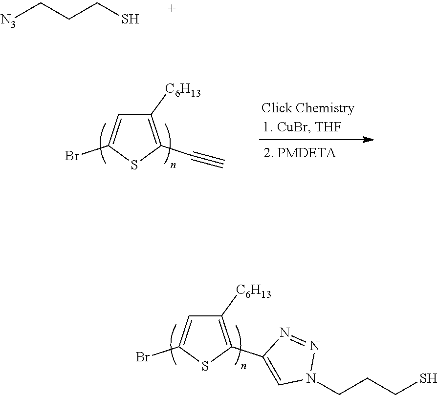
C1([C6H13])=C(C2=CN(CCCS)N=N2)SC(Br)=C1.[N3]CCCS.C1([C6H13])=C(C#C)SC(Br)=C1
